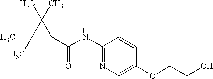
C1(C)(C)C(C(=O)NC2=NC=C(OCCO)C=C2)C1(C)C
